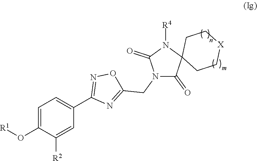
[R1]OC1=CC=C(C2=NOC(CN3C(=O)C4(N([R4])C3=O)CC[X]CC4)=N2)C=C1[R2]
